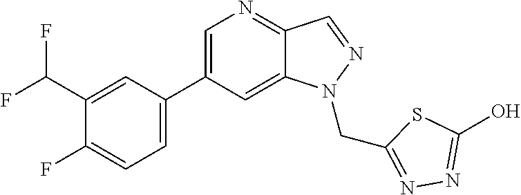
C1(C2=CC=C(F)C(C(F)F)=C2)=CN=C2C(=C1)N(CC1=NN=C(O)S1)N=C2
